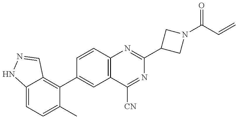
C12=CC=C(C)C(C3=CC4=C(C=C3)N=C(C3CN(C(C=C)=O)C3)N=C4[CN])=C1C=NN2
